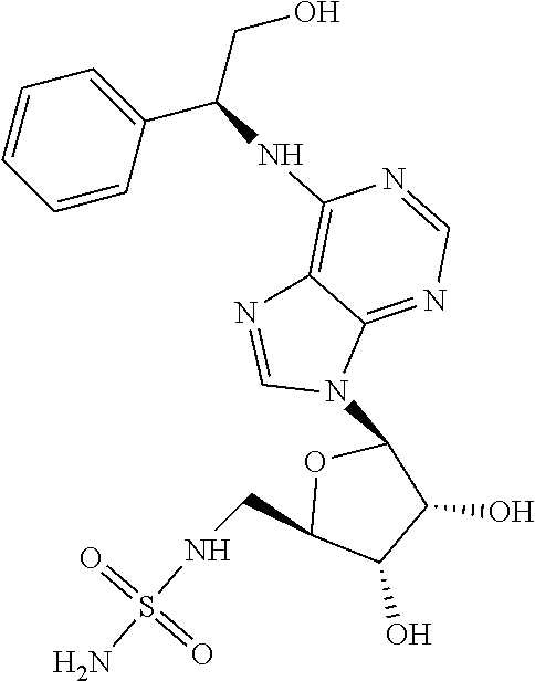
O1C(CNS(N)(=O)=O)C(O)C(O)C1N1C2=NC=NC(NC(C3=CC=CC=C3)CO)=C2N=C1
